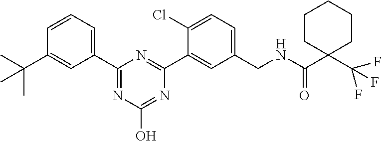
C1(C(=O)NCC2=CC=C(Cl)C(C3=NC(C4=CC=CC(C(C)(C)C)=C4)=NC(O)=N3)=C2)(C(F)(F)F)CCCCC1
